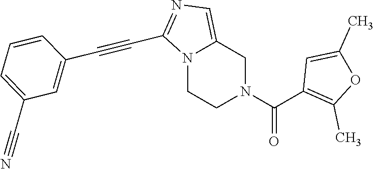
N12CCN(C(C3=C(C)OC(C)=C3)=O)CC1=CN=C2C#CC1=CC(C#N)=CC=C1
